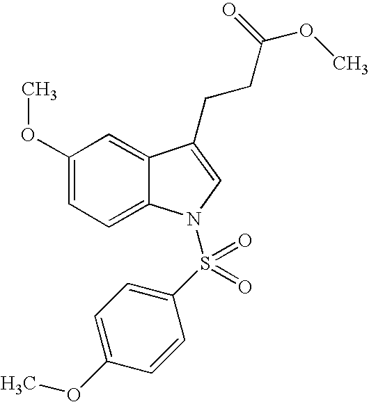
C1(OC)=CC=C2C(=C1)C(CCC(OC)=O)=CN2S(C1=CC=C(OC)C=C1)(=O)=O
